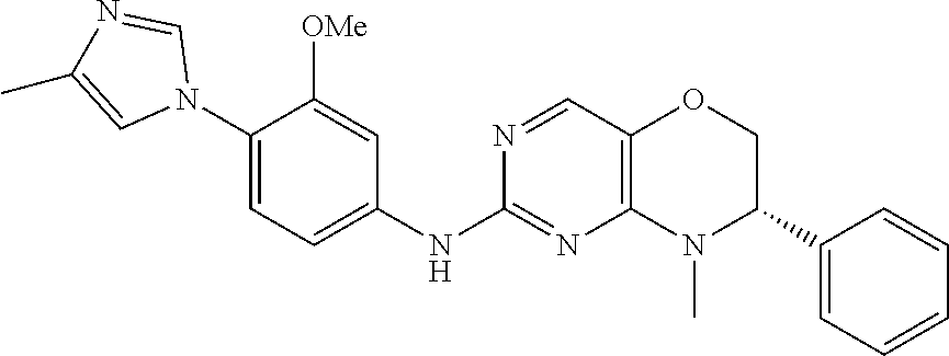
N1(C2=CC=C(NC3=NC4=C(C=N3)OCC(C3=CC=CC=C3)N4C)C=C2[OMe])C=NC(C)=C1
